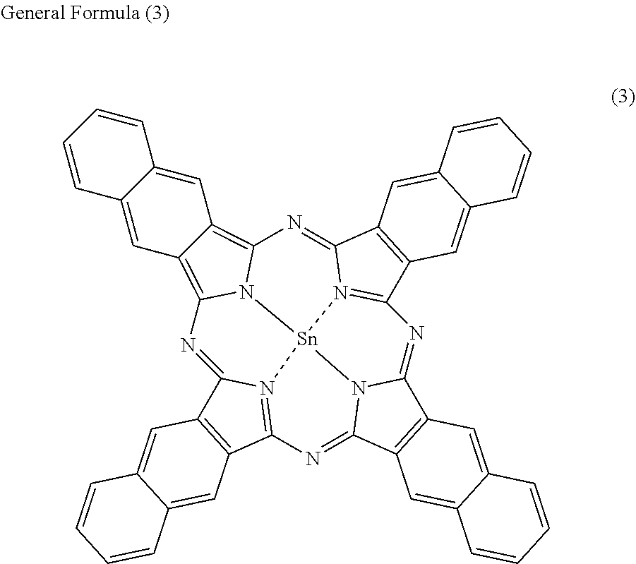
C1=CC=CC2=CC3=C4N5C(=C3C=C12)N=C1N2=C(C3=C1C=C1C(=C3)C=CC=C1)N=C1C3=C(C6=NC7=N(C(=N4)C4=C7C=C7C(=C4)C=CC=C7)[Sn]52N61)C=C1C(=C3)C=CC=C1
